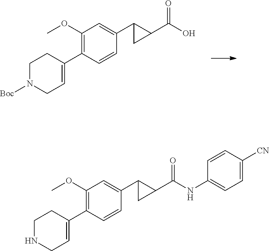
C1(OC)=C(C2=CCN([Boc])CC2)C=CC(C2C(C(O)=O)C2)=C1.C1(OC)=C(C2=CCNCC2)C=CC(C2C(C(NC3=CC=C([CN])C=C3)=O)C2)=C1
